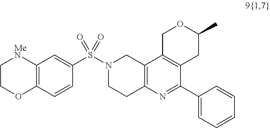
S(N1CCC2=C(C1)C1=C(C(C3=CC=CC=C3)=N2)CC(C)OC1)(=O)(=O)C1=CC2=C(C=C1)OCC[MeN]2
